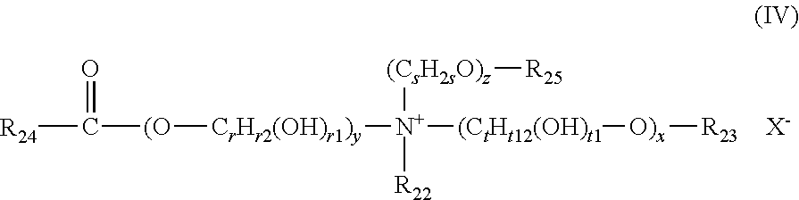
[R24]C(=O)[(O][CrHr2(OH)r1)y][N+]([(CsH2sO)z][R25])([R22])[(CtHt12(OH)t1][O)x][R23].[X-]
